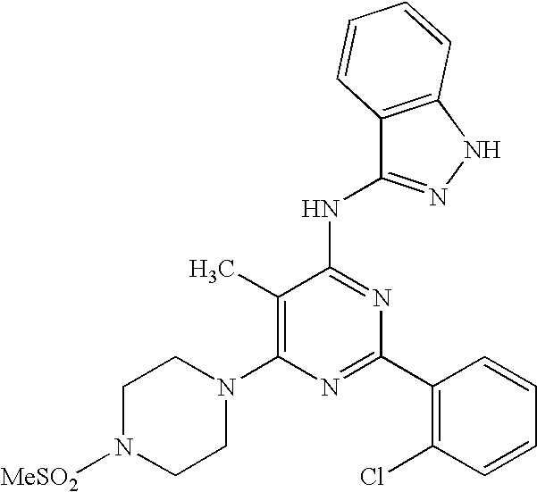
C1(C)=C(N2CCN([MeSO2])CC2)N=C(C2=C(Cl)C=CC=C2)N=C1NC1=NNC2=C1C=CC=C2
